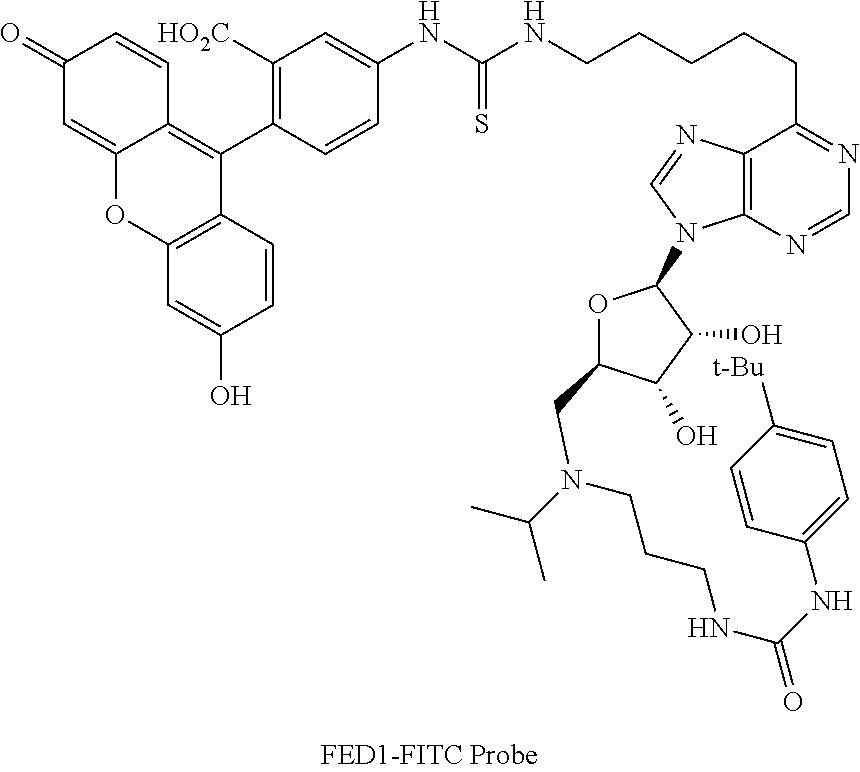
C1(=O)C=C2C(=C(C3=C([HO2C])C=C(NC(NCCCCCC4=NC=NC5=C4N=CN5C4OC(CN(CCCNC(NC5=CC=C([t-Bu])C=C5)=O)C(C)C)C(O)C4O)=S)C=C3)C3=C(O2)C=C(O)C=C3)C=C1
